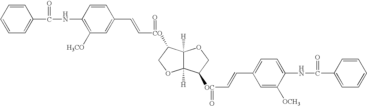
C1=CC=CC(C(NC2=C([H3CO])C=C(C=C[CO](=O)C3C4([H])C([H])(OC3)C([OC](=O)C=CC3=CC=C(NC(C5=CC=CC=C5)=O)C([OCH3])=C3)CO4)C=C2)=O)=C1
